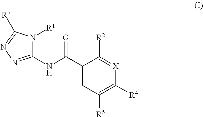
C1(NC(C2=CC([R5])=C([R4])[X]=C2[R2])=O)=NN=C([R7])N1[R1]
